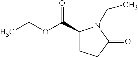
C1(C(OCC)=O)CCC(=O)N1CC
